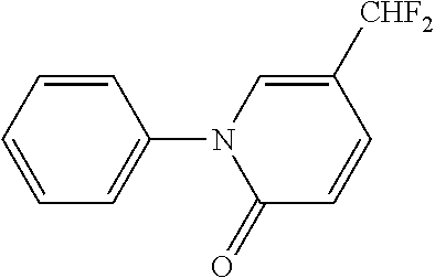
C1=CC=CC=C1N1C(=O)C=CC([CHF2])=C1
